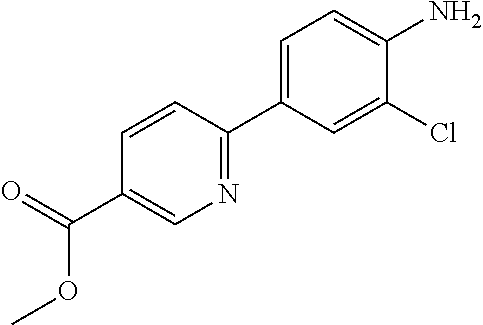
C(C1=CN=C(C2=CC=C(N)C(Cl)=C2)C=C1)(OC)=O
